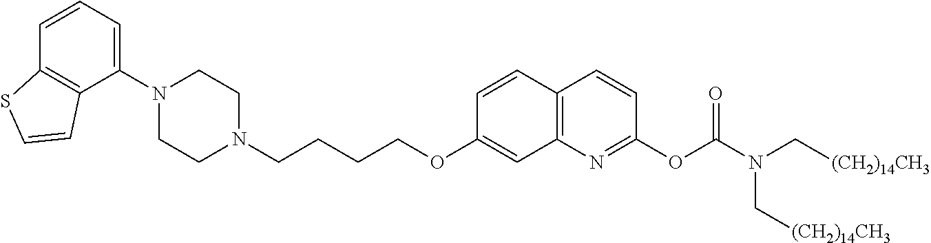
C1(N2CCN(CCCCOC3=CC4=C(C=C3)C=CC(OC(N(C[(CH2)14CH3])C[(CH2)14CH3])=O)=N4)CC2)=CC=CC2=C1C=CS2
